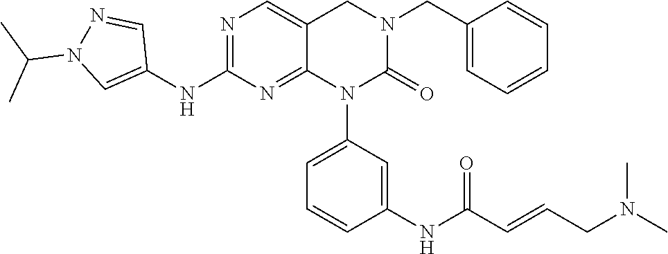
CN(CC=CC(NC1=CC(N2C(=O)N(CC3=CC=CC=C3)CC3=CN=C(NC4=CN(C(C)C)N=C4)N=C23)=CC=C1)=O)C
